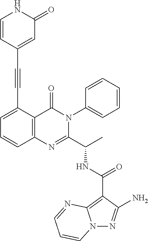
C1(C(NC(C2=NC3=C(C(=O)N2C2=CC=CC=C2)C(C#CC2=CC(=O)NC=C2)=CC=C3)C)=O)=C2N(N=C1N)C=CC=N2
